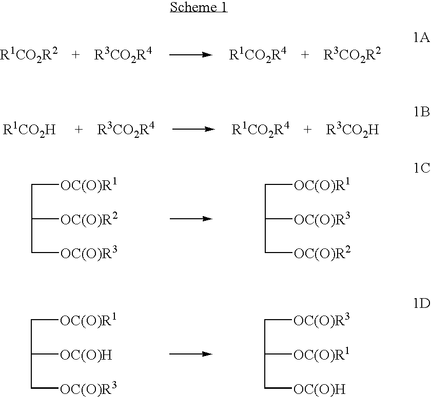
C([OC(O)R1])C([OC(O)R2])C[OC(O)R3].C([OC(O)R1])C([OC(O)R3])C[OC(O)R2].C([OC(O)R1])C([OC(O)H])C[OC(O)R3].C([OC(O)R3])C([OC(O)R1])C[OC(O)H]
